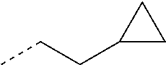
C(C)CC1CC1
